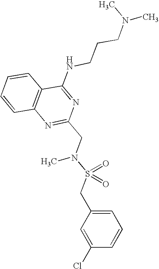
C1=CC2=C(C=C1)C(NCCCN(C)C)=NC(CN(S(CC1=CC=CC(Cl)=C1)(=O)=O)C)=N2
